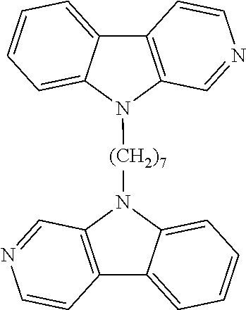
C12=C(N([(CH2)7]N3C4=C(C5=CC=CC=C35)C=CN=C4)C3=CC=CC=C13)C=NC=C2
